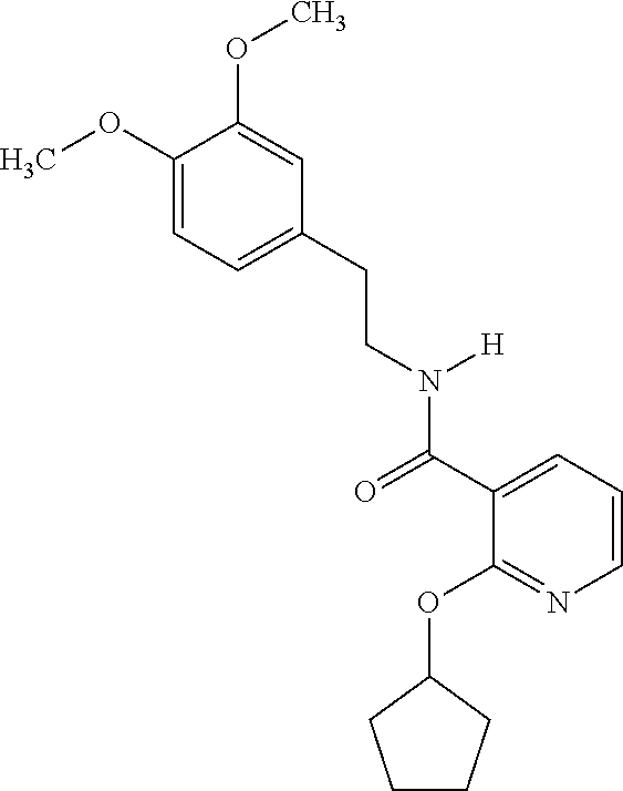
C1=C(CCN(C(C2=CC=CN=C2OC2CCCC2)=O)[H])C=C(OC)C(OC)=C1
